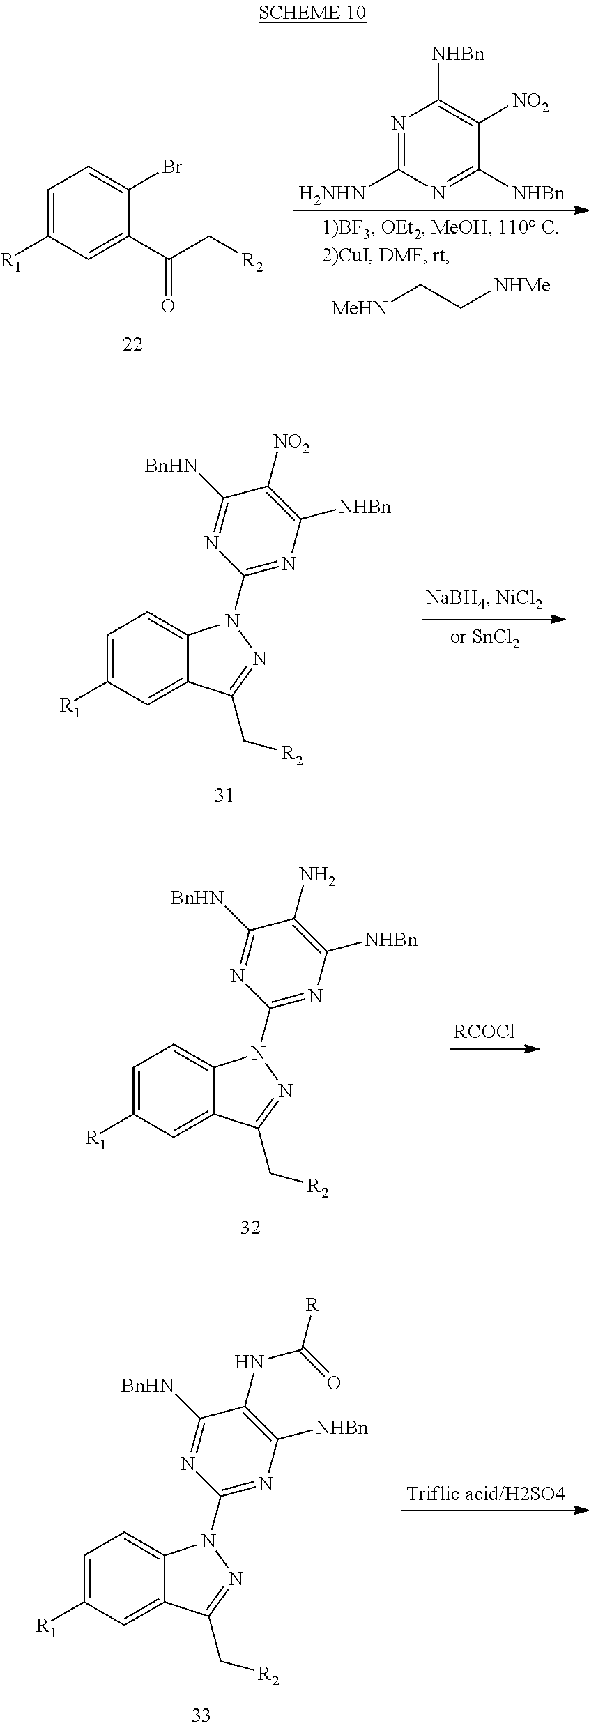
C1=C([R1])C=C(C(C[R2])=O)C(Br)=C1.N1=C([H2NHN])N=C([NHBn])C([NO2])=C1[NHBn].[MeHN]CC[NHMe].C1=C([R1])C=C2C(=C1)N(C1=NC([NHBn])=C([NO2])C([BnHN])=N1)N=C2C[R2].C1=C([R1])C=C2C(=C1)N(C1=NC([NHBn])=C(N)C([BnHN])=N1)N=C2C[R2].[RCOCl].C1=C([R1])C=C2C(=C1)N(C1=NC([NHBn])=C(NC(=O)[R])C([BnHN])=N1)N=C2C[R2]
